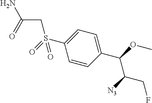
S(C1=CC=C(C(OC)C([N3])CF)C=C1)(=O)(CC(N)=O)=O
